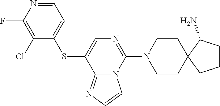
C1=NC(F)=C(Cl)C(SC2=CN=C(N3CCC4(CC3)CCCC4N)N3C2=NC=C3)=C1
